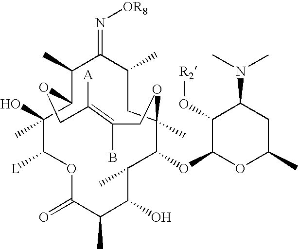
O1C(=O)C(C)C(O)C(C)C(OC2OC(C)CC(N(C)C)C2O[R2])C2(C)CC(C)C(=N[OR8])C(C)C(C(C)(O)C1[L])OCC([A])=C(B)CO2
